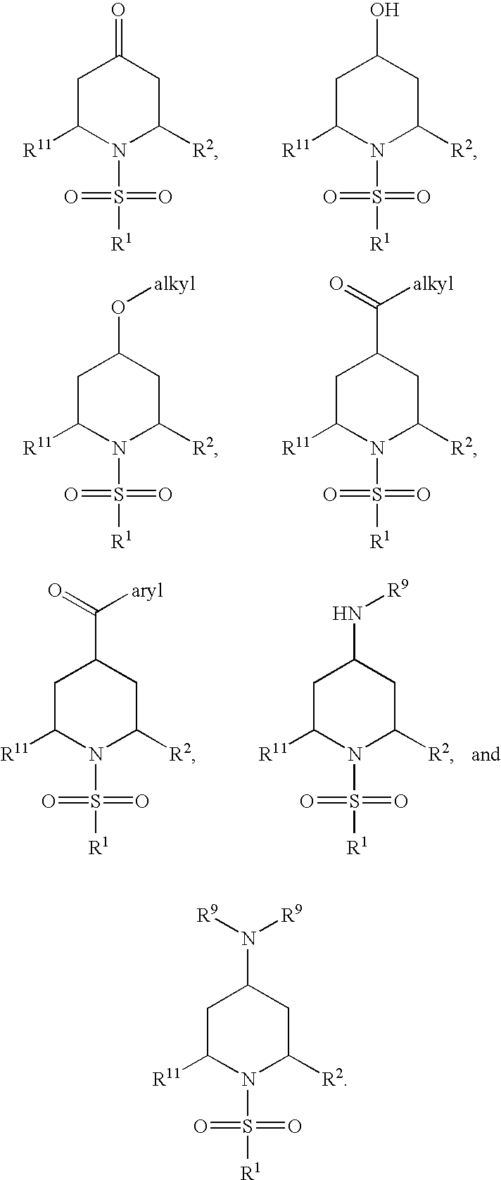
C1C([R11])N(S(=O)(=O)[R1])C([R2])CC1O.C1C([R11])N(S(=O)(=O)[R1])C([R2])CC1=O.C1C([R11])N(S(=O)(=O)[R1])C([R2])CC1C([alkyl])=O.C1C([R11])N(S(=O)(=O)[R1])C([R2])CC1O[alkyl].C1C([R11])N(S(=O)(=O)[R1])C([R2])CC1N[R9].C1C([R11])N(S(=O)(=O)[R1])C([R2])CC1C([aryl])=O.C1C([R11])N(S(=O)(=O)[R1])C([R2])CC1N([R9])[R9]
